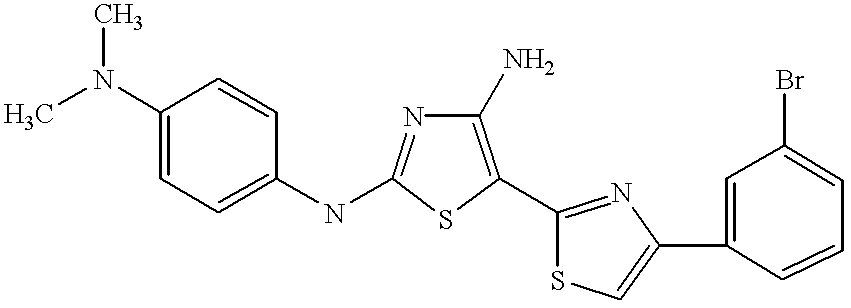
C1(N)=C(C2=NC(C3=CC(Br)=CC=C3)=CS2)SC(NC2=CC=C(N(C)C)C=C2)=N1
